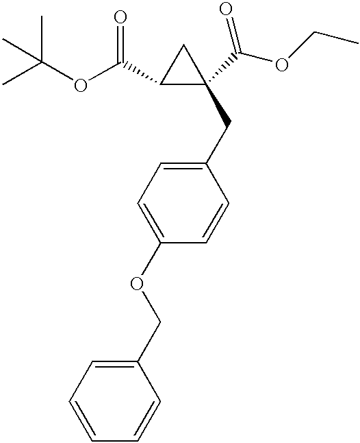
CC(OC(C1C(C(OCC)=O)(CC2=CC=C(OCC3=CC=CC=C3)C=C2)C1)=O)(C)C
